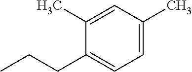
C1=C(C)C=C(C)C(CCC)=C1
